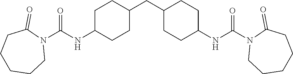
O=C(N1CCCCCC1=O)NC1CCC(CC2CCC(NC(=O)N3C(=O)CCCCC3)CC2)CC1
